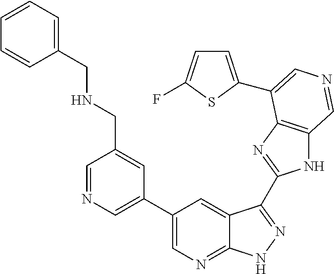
C1(C2=CN=CC(CNCC3=CC=CC=C3)=C2)=CN=C2C(=C1)C(C1=NC3=C(N1)C=NC=C3C1=CC=C(F)S1)=NN2
